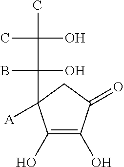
C1(O)=C(O)C(=O)CC1([A])C(B)(O)C(C)(O)C
